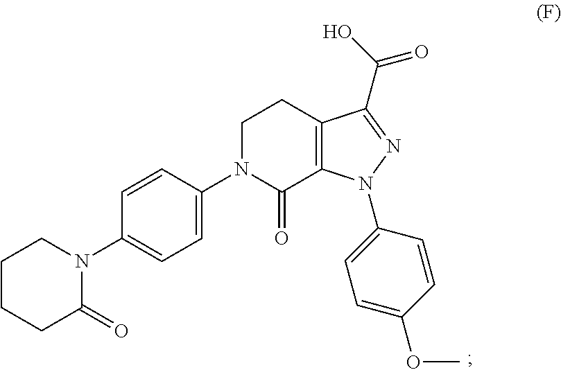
C1CCC(=O)N(C2=CC=C(N3C(=O)C4=C(CC3)C(C(=O)O)=NN4C3=CC=C(OC)C=C3)C=C2)C1
